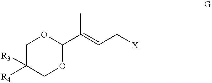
C1C([R4])([R3])COC(C(=CC[X])C)O1
